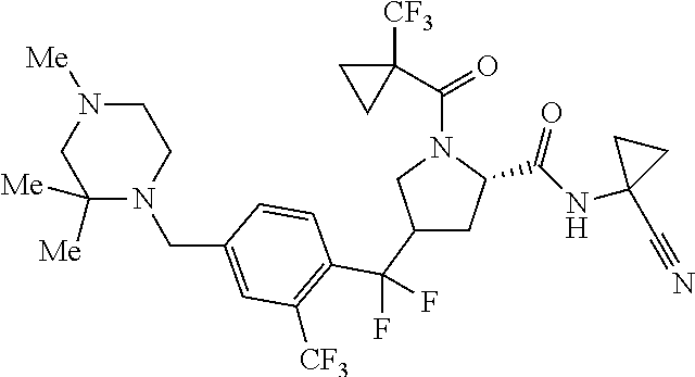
C1(C(F)(F)C2=C([CF3])C=C(CN3CCN([Me])CC3([Me])[Me])C=C2)CC(C(NC2(C#N)CC2)=O)N(C(C2([CF3])CC2)=O)C1
